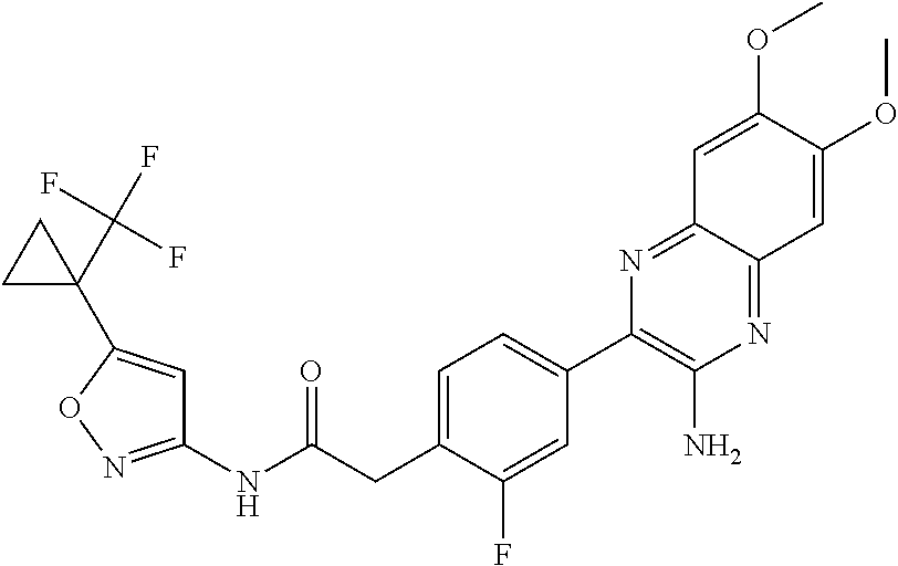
C1(NC(CC2=CC=C(C3=C(N)N=C4C(=N3)C=C(OC)C(OC)=C4)C=C2F)=O)=NOC(C2(C(F)(F)F)CC2)=C1
